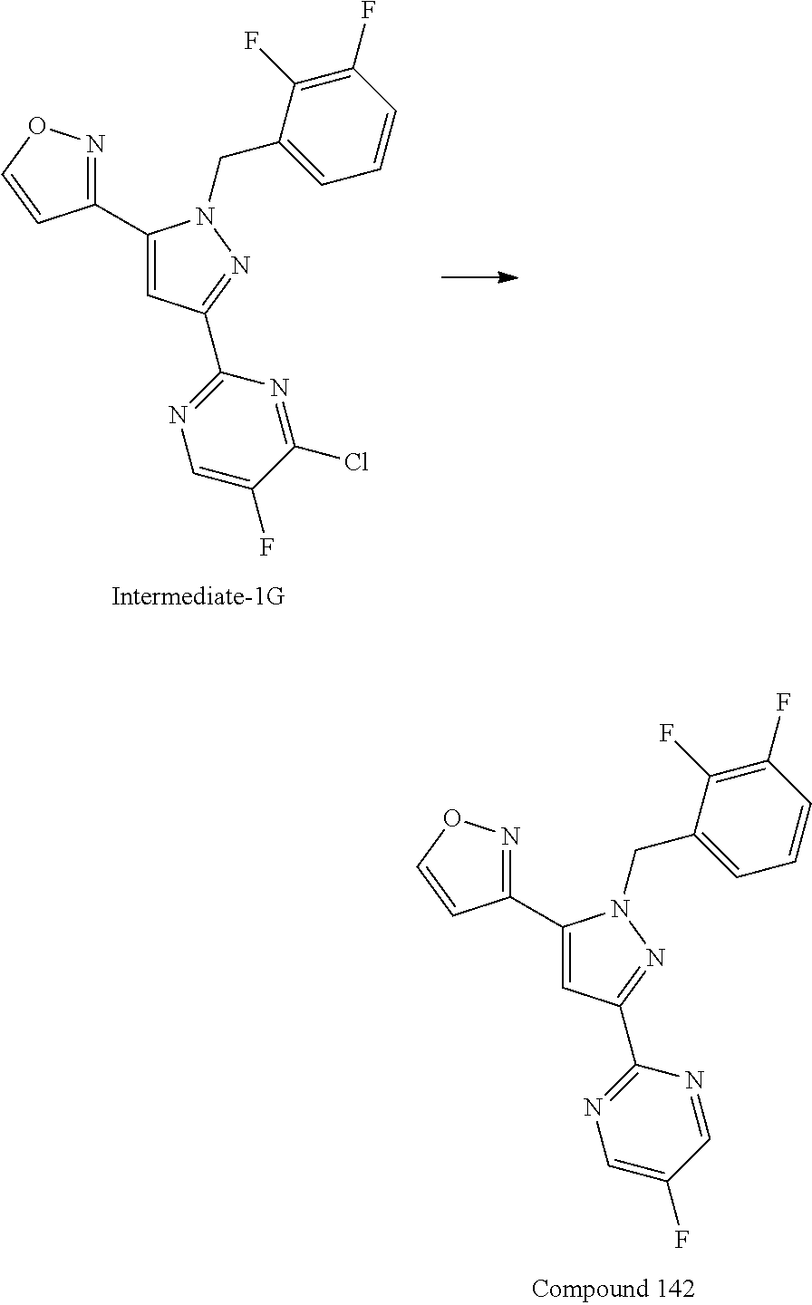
C1(C2=CC(C3=NC=C(F)C=N3)=NN2CC2=CC=CC(F)=C2F)=NOC=C1.C1(C2=CC(C3=NC=C(F)C(Cl)=N3)=NN2CC2=CC=CC(F)=C2F)=NOC=C1
